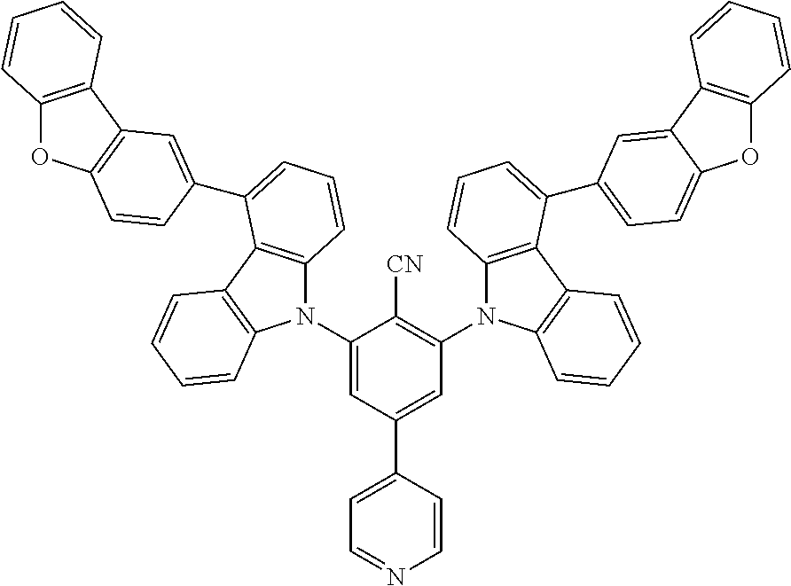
C1(N2C3=C(C4=C2C=CC=C4)C(C2=CC4=C(OC5=C4C=CC=C5)C=C2)=CC=C3)=CC(C2=CC=NC=C2)=CC(N2C3=C(C4=C2C=CC=C4)C(C2=CC=C4OC5=C(C4=C2)C=CC=C5)=CC=C3)=C1[CN]
